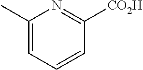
C1(C)=CC=CC([CO2H])=N1
